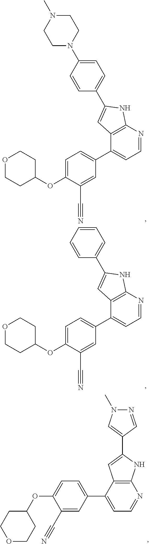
C1=C(OC2CCOCC2)C(C#N)=CC(C2=CC=NC3=C2C=C(C2=CC=C(N4CCN(C)CC4)C=C2)N3)=C1.C1=C(OC2CCOCC2)C(C#N)=CC(C2=CC=NC3=C2C=C(C2=CC=CC=C2)N3)=C1.C1=C(OC2CCOCC2)C(C#N)=CC(C2=CC=NC3=C2C=C(C2=CN(C)N=C2)N3)=C1
